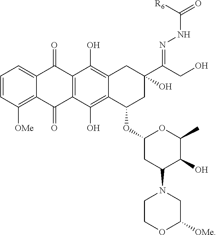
C1=CC([OMe])=C2C(=C1)C(=O)C1=C(C2=O)C(O)=C2C(=C1O)CC(C(CO)=NNC(=O)[R6])(O)CC2OC1CC(N2CCOC([OMe])C2)C(O)C(C)O1
